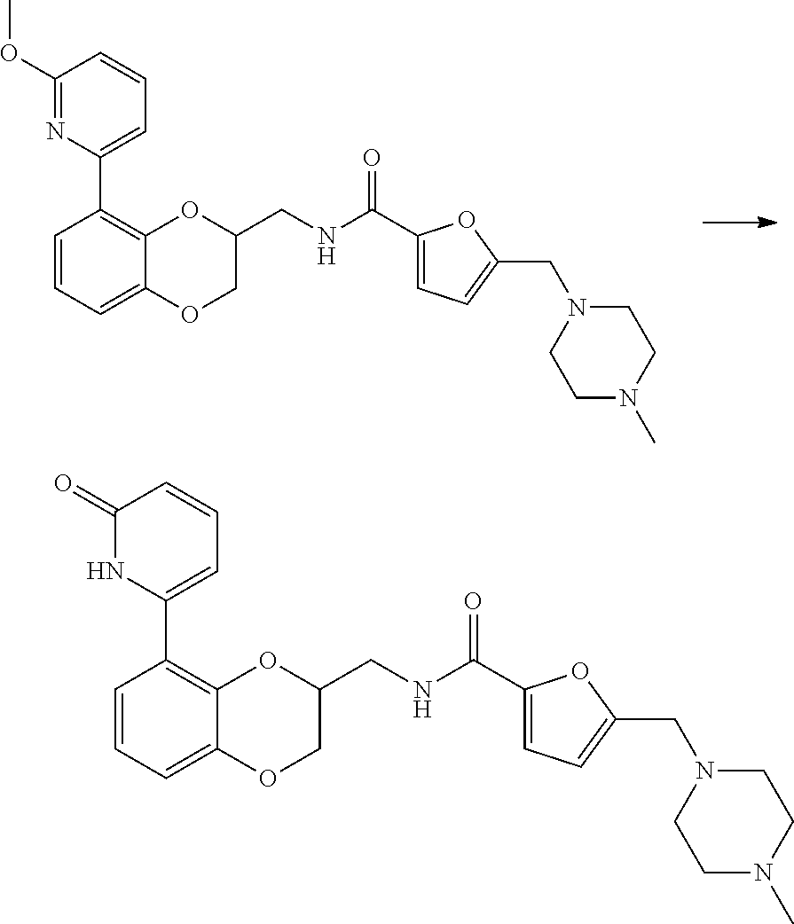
C1=CC=C2C(=C1C1=CC=CC(OC)=N1)OC(CNC(C1=CC=C(CN3CCN(C)CC3)O1)=O)CO2.C1=CC=C2C(=C1C1=CC=CC(=O)N1)OC(CNC(C1=CC=C(CN3CCN(C)CC3)O1)=O)CO2
